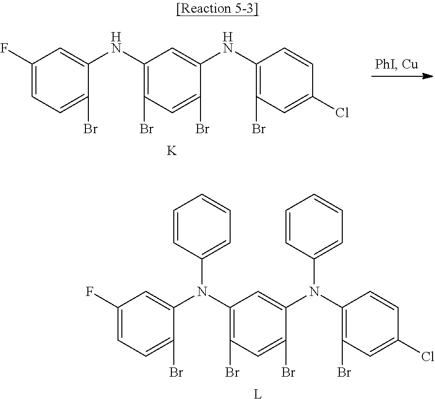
C1(F)=CC=C(Br)C(N(C2=C(Br)C=C(Br)C(N(C3=C(Br)C=C(Cl)C=C3)C3=CC=CC=C3)=C2)C2=CC=CC=C2)=C1.[L].C1(F)=CC=C(Br)C(NC2=C(Br)C=C(Br)C(NC3=C(Br)C=C(Cl)C=C3)=C2)=C1.[K]
